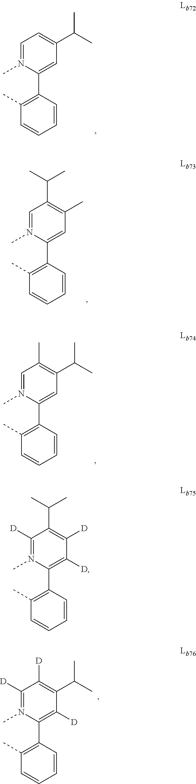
C1(C)=C(C2=C([D])C([D])=C(C(C)C)C([D])=N2C)C=CC=C1.C1(C)=C(C2=CC(C(C)C)=CC=N2C)C=CC=C1.C1(C)=C(C2=CC(C)=C(C(C)C)C=N2C)C=CC=C1.C1(C)=C(C2=CC(C(C)C)=C(C)C=N2C)C=CC=C1.C1(C)=C(C2=C([D])C(C(C)C)=C([D])C([D])=N2C)C=CC=C1
